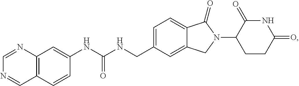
C1=C(CNC(NC2=CC3=C(C=C2)C=NC=N3)=O)C=C2C(=C1)C(=O)N(C1CCC(=O)NC1=O)C2
